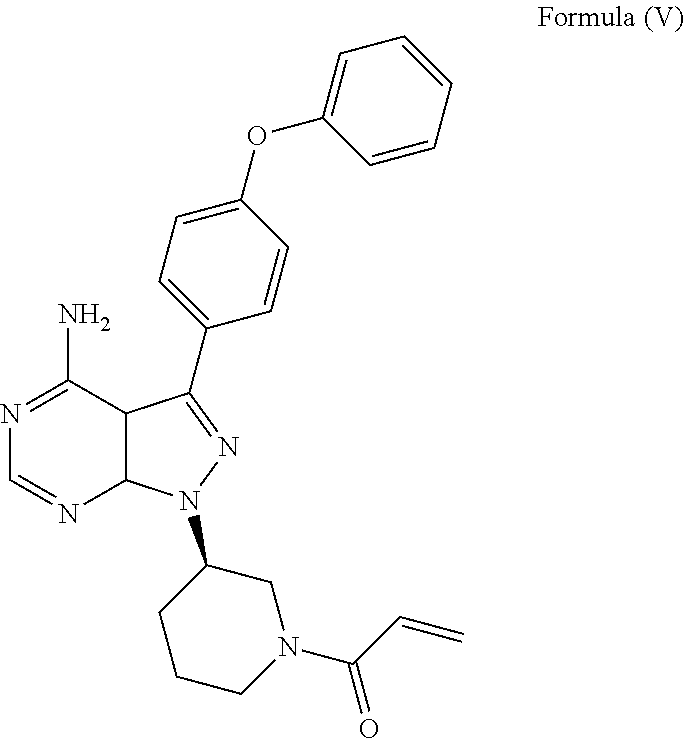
C1(OC2=CC=C(C3=NN(C4CCCN(C(=O)C=C)C4)C4N=CN=C(N)C43)C=C2)=CC=CC=C1
